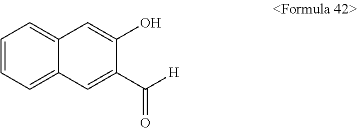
C1=CC=C2C(=C1)C=C(O)C(C([H])=O)=C2
